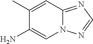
C1(C)=CC2=NC=NN2C=C1N
